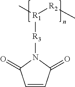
C1=CC(=O)N([R3][R1](C)[R2]C)C1=O
